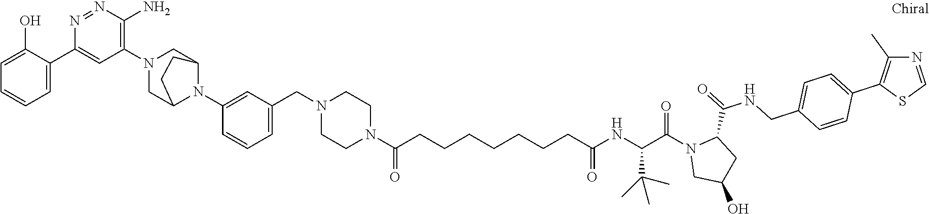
C1(O)=CC=CC=C1C1=CC(N2CC3N(C4=CC(CN5CCN(C(CCCCCCCC(NC(C(N6CC(O)CC6C(NCC6=CC=C(C7=C(C)N=CS7)C=C6)=O)=O)C(C)(C)C)=O)=O)CC5)=CC=C4)C(C2)CC3)=C(N)N=N1
